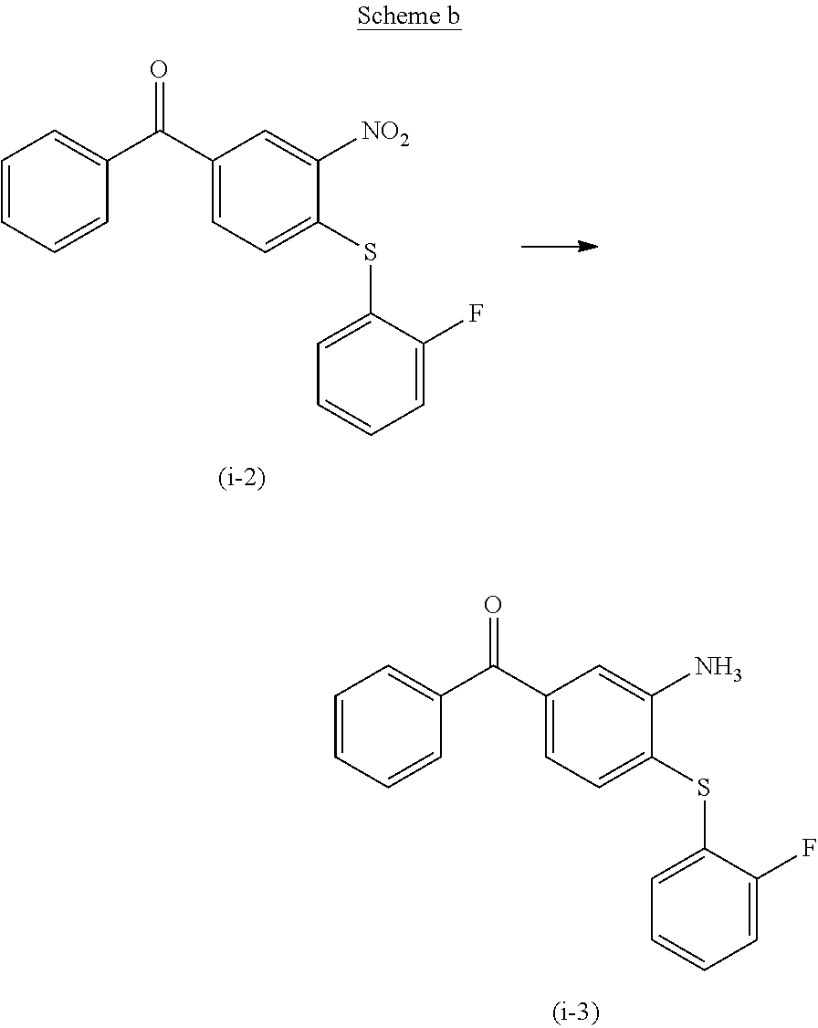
C1=CC=CC(C(C2=CC=C(SC3=CC=CC=C3F)C(N)=C2)=O)=C1.C1=CC=CC(C(C2=CC=C(SC3=CC=CC=C3F)C([NO2])=C2)=O)=C1
